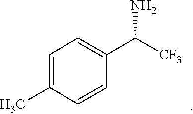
C1=CC(C([CF3])N)=CC=C1C
